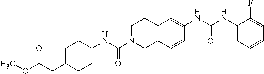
C1(NC(NC2=CC3=C(C=C2)CN(C(NC2CCC(CC(=O)OC)CC2)=O)CC3)=O)=CC=CC=C1F
